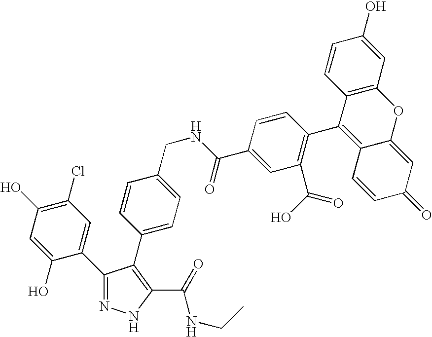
C1(Cl)=C(O)C=C(O)C(C2=NNC(C(=O)NCC)=C2C2=CC=C(CNC(C3=CC(C(O)=O)=C(C4=C5C(=CC(=O)C=C5)OC5=C4C=CC(O)=C5)C=C3)=O)C=C2)=C1
